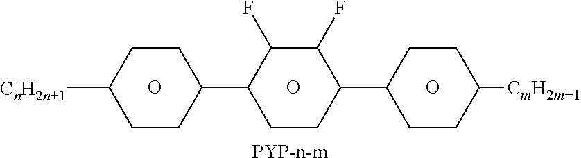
[PYP-n-m].O.O.O.[CmH2m+1]C1CCC(C2CCC(C3CCC([CnH2n+1])CC3)C(F)C2F)CC1
